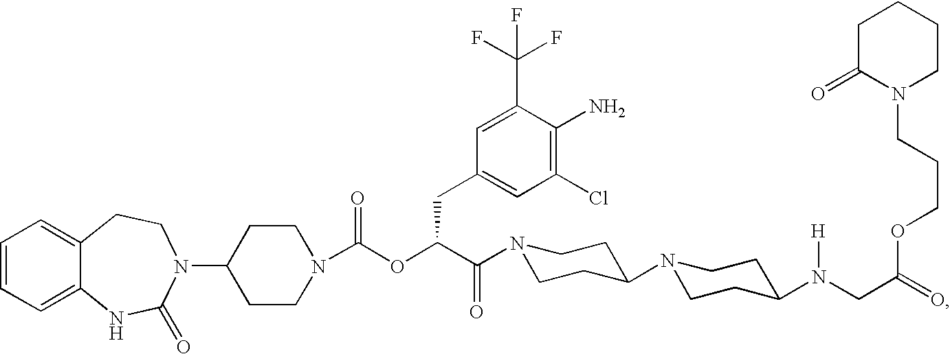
C1=CC=C2C(=C1)CCN(C1CCN(C(OC(C(=O)N3CCC(N4CCC(N(CC(=O)OCCCN5CCCCC5=O)[H])CC4)CC3)CC3=CC(Cl)=C(N)C(C(F)(F)F)=C3)=O)CC1)C(=O)N2
